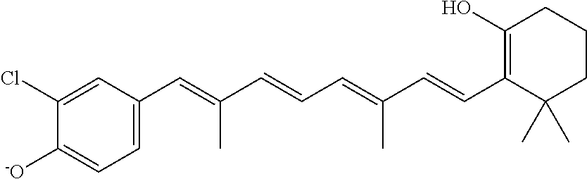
C1(Cl)=CC(C=C(C=CC=C(C=CC2=C(O)CCCC2(C)C)C)C)=CC=C1[-O]
